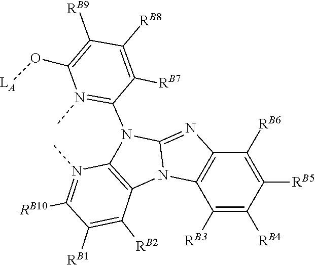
C12=NC3=C(N1C1=C(N2C2=N(C)C(O[LA])=C([RB9])C([RB8])=C2[RB7])N(C)=C([RB10])C([RB1])=C1[RB2])C([RB3])=C([RB4])C([RB5])=C3[RB6]
